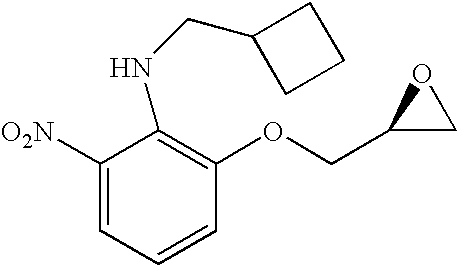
C1([O2N])=CC=CC(OCC2CO2)=C1NCC1CCC1
